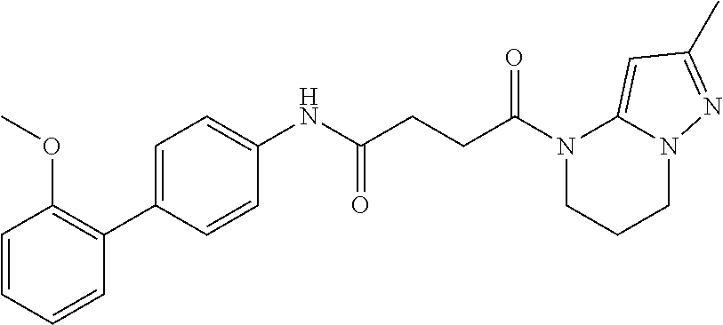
C1(NC(CCC(N2CCCN3C2=CC(C)=N3)=O)=O)=CC=C(C2=C(OC)C=CC=C2)C=C1
